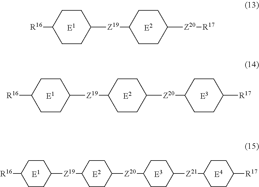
[R16]C1CCC([Z19]C2CCC([Z20][R17])CC2)CC1.[R16]C1CCC([Z19]C2CCC([Z20]C3CCC([Z21]C4CCC([R17])CC4)CC3)CC2)CC1.[R16]C1CCC([Z19]C2CCC([Z20]C3CCC([R17])CC3)CC2)CC1
